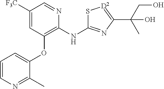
[F3C]C1=CC(OC2=CC=CN=C2C)=C(NC2=NC(C(CO)(C)O)=[D2]S2)N=C1
